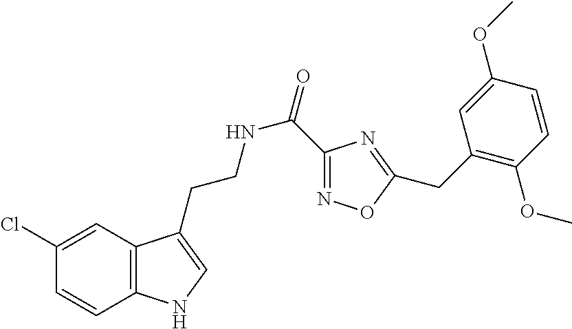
C12=C(C=C(Cl)C=C1)C(CCNC(=O)C1=NOC(CC3=C(OC)C=CC(OC)=C3)=N1)=CN2
